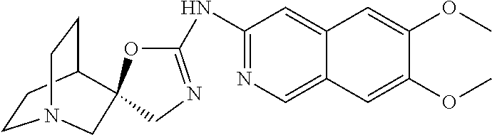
C1CC2CCN1CC21OC(NC2=NC=C3C(=C2)C=C(OC)C(OC)=C3)=NC1
